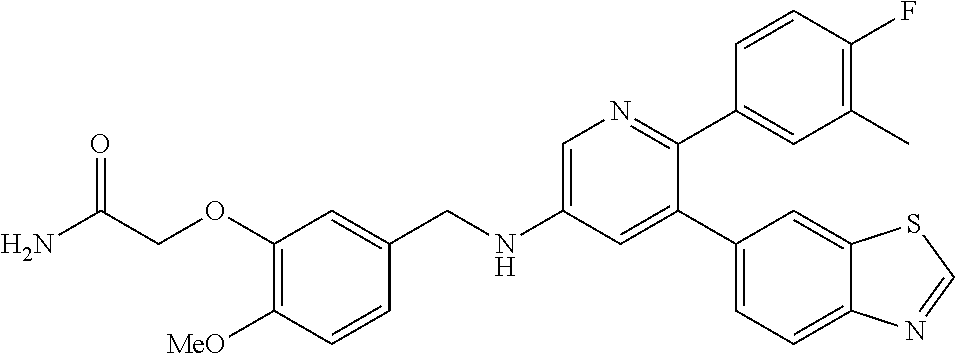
C(NC1=CN=C(C2=CC(C)=C(F)C=C2)C(C2=CC=C3C(=C2)SC=N3)=C1)C1=CC(OCC(N)=O)=C([MeO])C=C1
